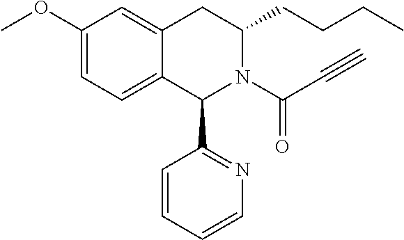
C12=CC=C(OC)C=C1CC(CCCC)N(C(C#C)=O)C2C1=NC=CC=C1
